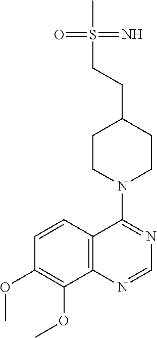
C1=CC2=C(C(OC)=C1OC)N=CN=C2N1CCC(CCS(C)(=N)=O)CC1
